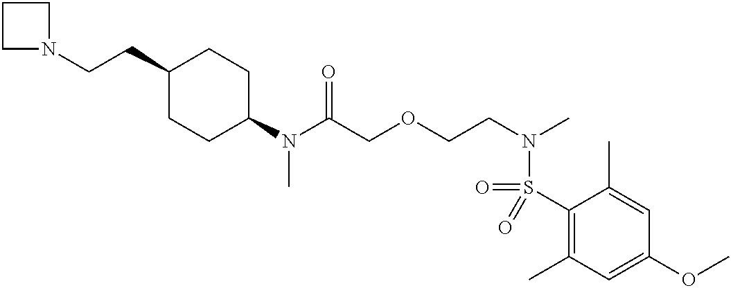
C1(N(C(COCCN(C)S(C2=C(C)C=C(OC)C=C2C)(=O)=O)=O)C)CCC(CCN2CCC2)CC1
